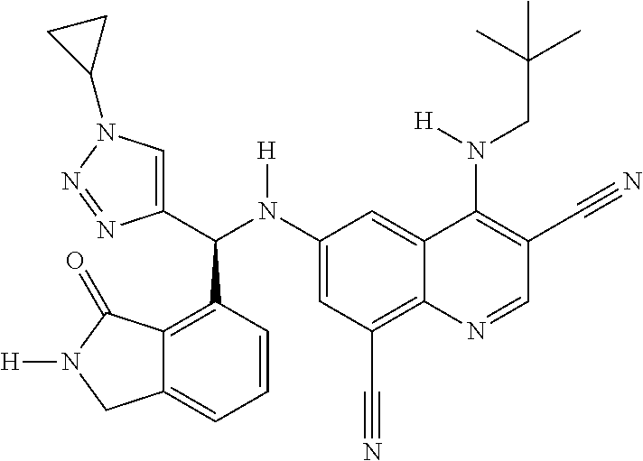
C1(N(C(C2=CN(C3CC3)N=N2)C2=C3C(=CC=C2)CN([H])C3=O)[H])=CC(C#N)=C2C(=C1)C(N(CC(C)(C)C)[H])=C(C#N)C=N2
